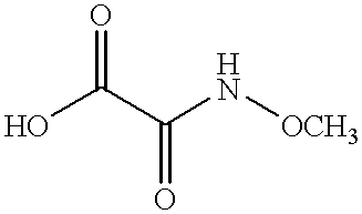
O=C(O)C(N[OCH3])=O
